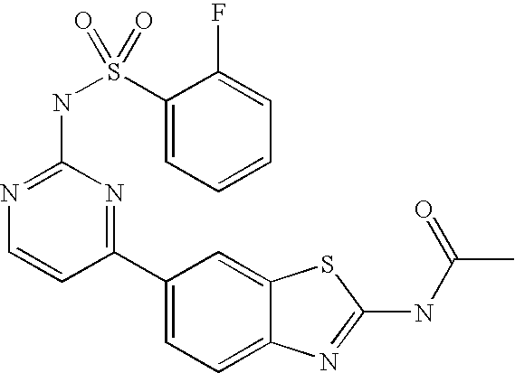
C1(C2=NC(NS(C3=CC=CC=C3F)(=O)=O)=NC=C2)=CC=C2C(=C1)SC(NC(C)=O)=N2
